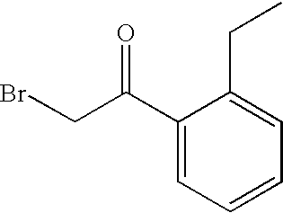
BrCC(C1=CC=CC=C1CC)=O
